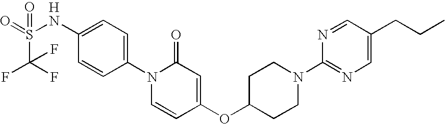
C1(NS(=O)(=O)C(F)(F)F)=CC=C(N2C=CC(OC3CCN(C4=NC=C(CCC)C=N4)CC3)=CC2=O)C=C1.[H]
